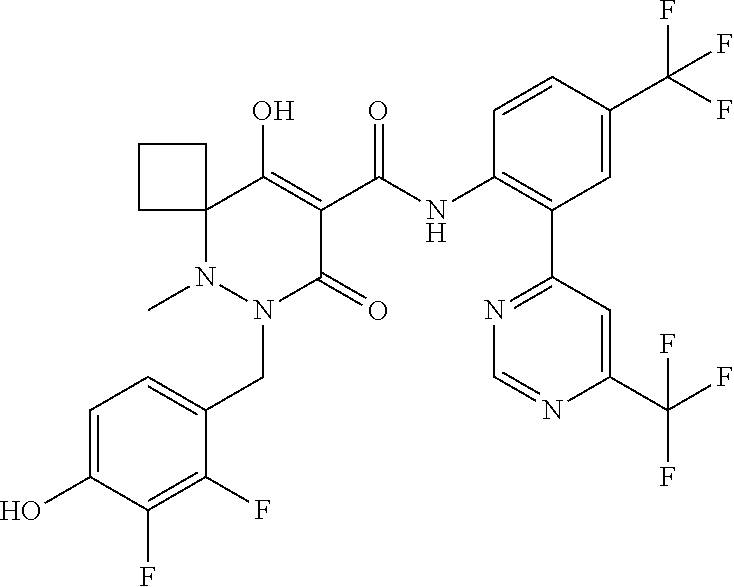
C12(N(C)N(CC3=CC=C(O)C(F)=C3F)C(=O)C(C(NC3=C(C4=NC=NC(C(F)(F)F)=C4)C=C(C(F)(F)F)C=C3)=O)=C1O)CCC2
